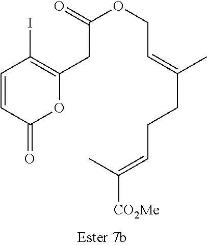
C1=CC(=O)OC(CC(OCC=C(CCC=C([CO2Me])C)C)=O)=C1I
